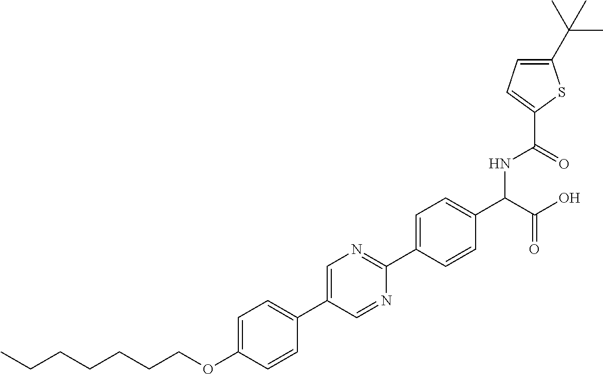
C(OC1=CC=C(C2=CN=C(C3=CC=C(C(C(O)=O)NC(=O)C4=CC=C(C(C)(C)C)S4)C=C3)N=C2)C=C1)CCCCCC
